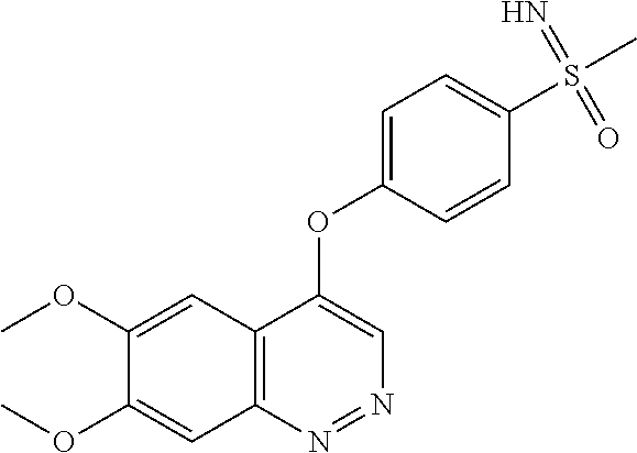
C12=C(N=NC=C1OC1=CC=C(S(C)(=N)=O)C=C1)C=C(OC)C(OC)=C2
